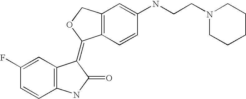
C12=C(C=CC(NCCN3CCCCC3)=C1)C(=C1C3=C(C=CC(F)=C3)NC1=O)OC2
